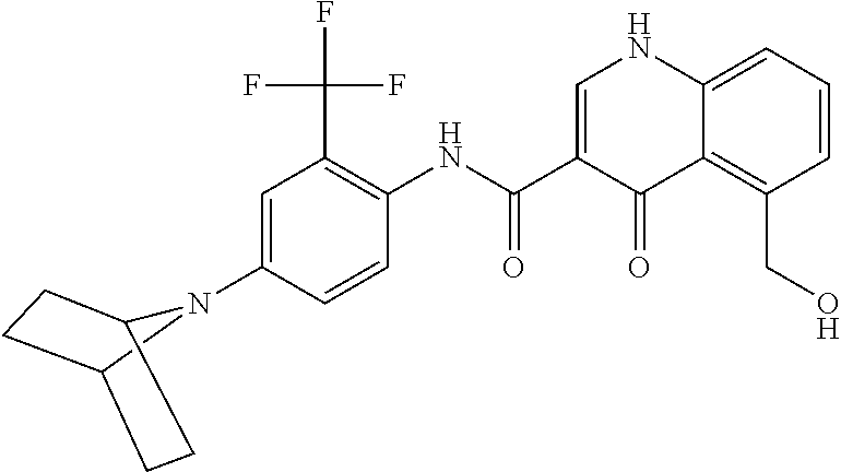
C1=C(N2C3CCC2CC3)C=CC(NC(=O)C2=CNC3=CC=CC(CO)=C3C2=O)=C1C(F)(F)F
